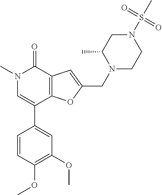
N1(C)C=C(C2=CC(OC)=C(OC)C=C2)C2=C(C1=O)C=C(CN1CCN(S(C)(=O)=O)CC1C)O2
